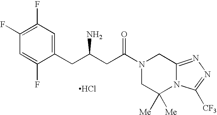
C1(CC(CC(N2CC([Me])([Me])N3C(=NN=C3[CF3])C2)=O)N)=CC(F)=C(F)C=C1F.Cl
